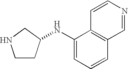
C1CC(NC2=CC=CC3=C2C=CN=C3)CN1
